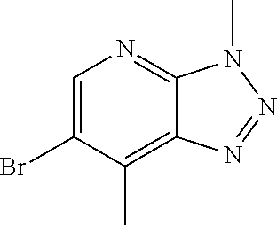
C1=C(Br)C(C)=C2C(=N1)N(C)N=N2
